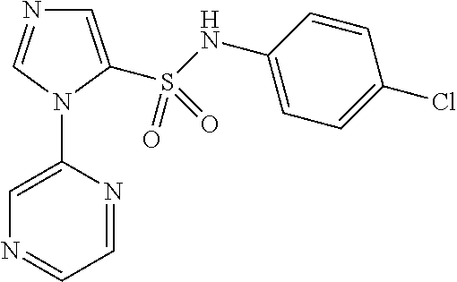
C1=C(S(NC2=CC=C(Cl)C=C2)(=O)=O)N(C2=CN=CC=N2)C=N1
